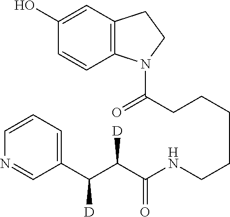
C(CCCCCNC(C(C(C1=CC=CN=C1)[D])[D])=O)(N1C2=C(CC1)C=C(O)C=C2)=O
